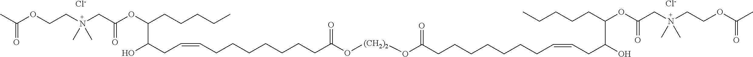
[Cl-].[Cl-].C(=O)(OCCN(C)(C)CC(OC(CCCCC)C(O)CC=CCCCCCCCC(O[(CH2)2]OC(=O)CCCCCCCC=CCC(O)C(OC(CN(CCOC(C)=O)(C)C)=O)CCCCC)=O)=O)C
